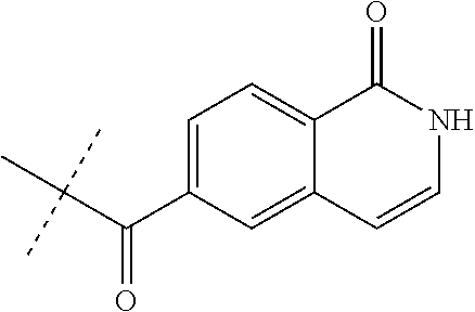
C(C(C)(C)C)(C1=CC=C2C(=C1)C=CNC2=O)=O
